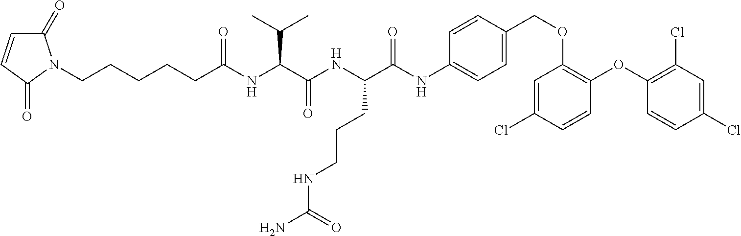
C(CCCCC(NC(C(NC(C(NC1=CC=C(COC2=C(OC3=C(Cl)C=C(Cl)C=C3)C=CC(Cl)=C2)C=C1)=O)CCCNC(N)=O)=O)C(C)C)=O)N1C(=O)C=CC1=O
